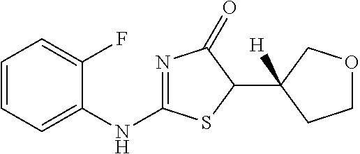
C1=CC=C(NC2=NC(=O)C(C3([H])CCOC3)S2)C(F)=C1
